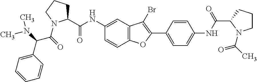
C1(NC(C2CCCN2C(=O)C(N(C)C)C2=CC=CC=C2)=O)=CC2=C(C=C1)OC(C1=CC=C(NC(C3N(C(C)=O)CCC3)=O)C=C1)=C2Br
